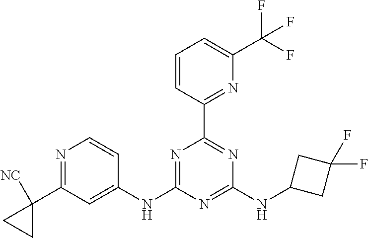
N1=C(NC2=CC(C3([NC])CC3)=NC=C2)N=C(NC2CC(F)(F)C2)N=C1C1=NC(C(F)(F)F)=CC=C1
